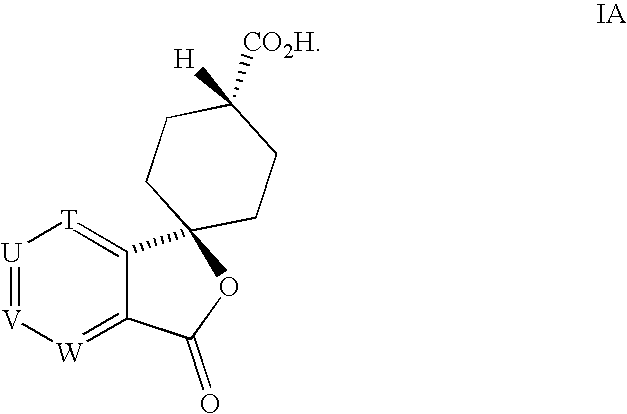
[U]1=[V][W]=C2C(=[T]1)C1(OC2=O)CCC([CO2H])([H])CC1
